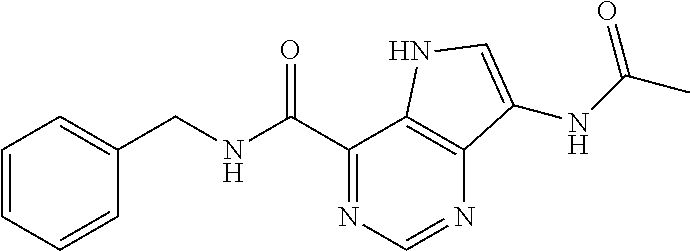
C1=CC=CC(CNC(C2=NC=NC3=C2NC=C3NC(C)=O)=O)=C1
